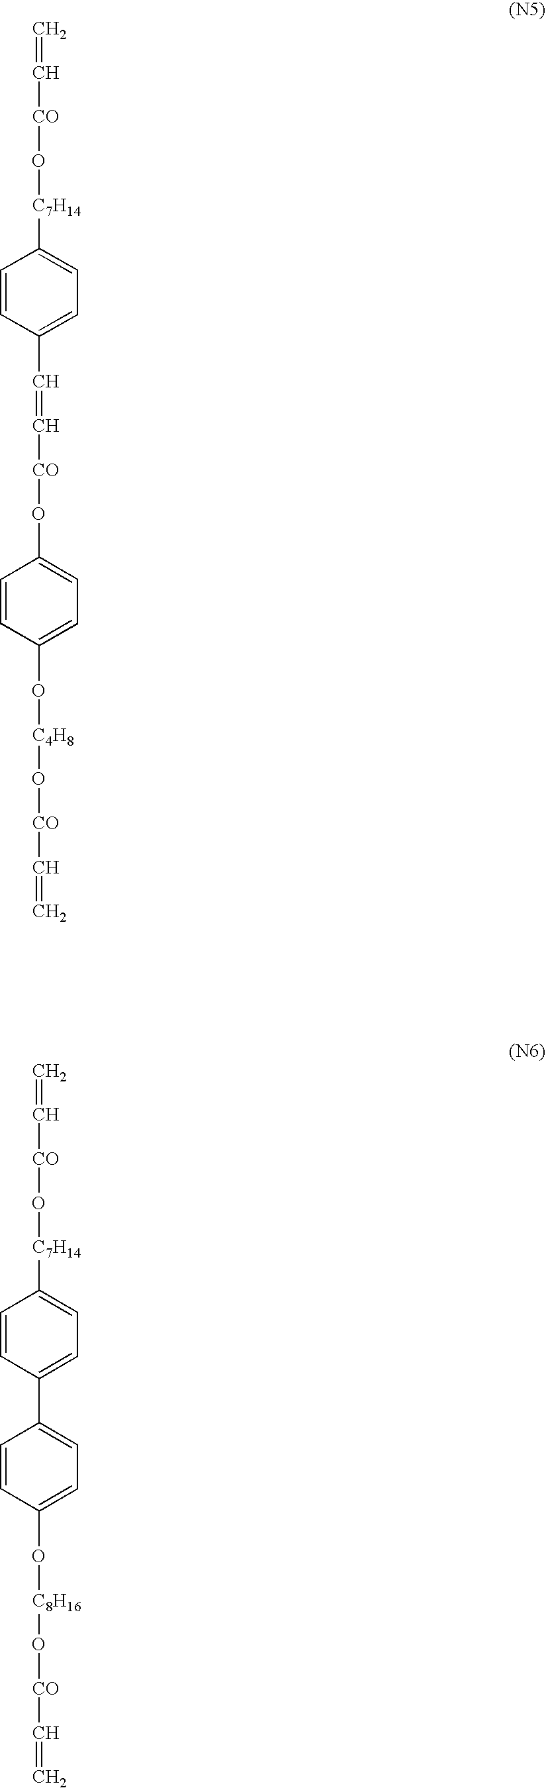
C=C[CO]O[C7H14]C1=CC=C(C=C[CO]OC2=CC=C(O[C4H8]O[CO]C=C)C=C2)C=C1.C=C[CO]O[C7H14]C1=CC=C(C2=CC=C(O[C8H16]O[CO]C=C)C=C2)C=C1
